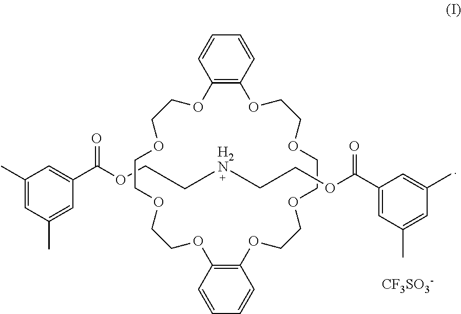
C1(C)=CC(C)=CC(C(OCC[H2N]CCOC(C2=CC(C)=CC(C)=C2)=O)=O)=C1.C1COCCOC2=C(C=CC=C2)OCCOCCOCCOC2=C(C=CC=C2)OCCO1.[CF3SO3-]
